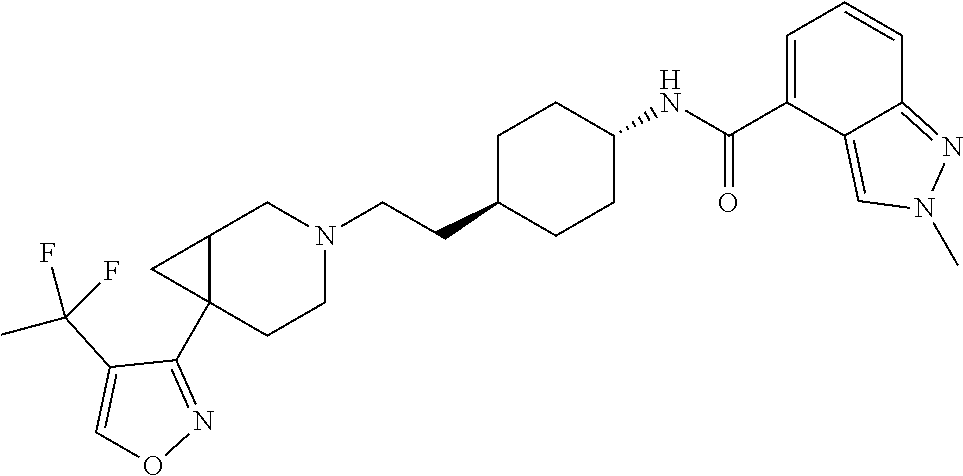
C12(C3=NOC=C3C(F)(F)C)C(CN(CCC3CCC(NC(C4=CC=CC5=NN(C)C=C45)=O)CC3)CC1)C2
